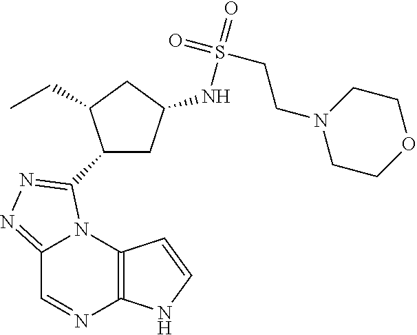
C12=C(N3C(=NN=C3C3CC(NS(=O)(=O)CCN4CCOCC4)CC3CC)C=N1)C=CN2
